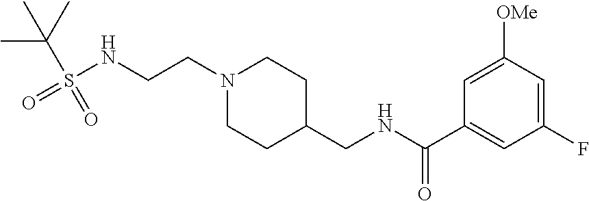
N1(CCNS(=O)(C(C)(C)C)=O)CCC(CNC(C2=CC(F)=CC([OMe])=C2)=O)CC1
